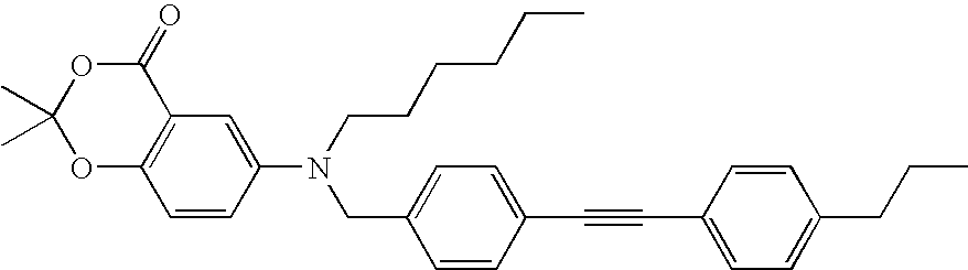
C1(=O)OC(C)(C)OC2=C1C=C(N(CC1=CC=C(C#CC3=CC=C(CCC)C=C3)C=C1)CCCCCC)C=C2
